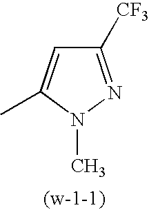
C1([CF3])=NN(C)C(C)=C1
